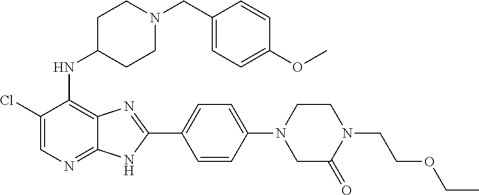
C1(Cl)=CN=C2C(=C1NC1CCN(CC3=CC=C(OC)C=C3)CC1)N=C(C1=CC=C(N3CC(=O)N(CCOCC)CC3)C=C1)N2
